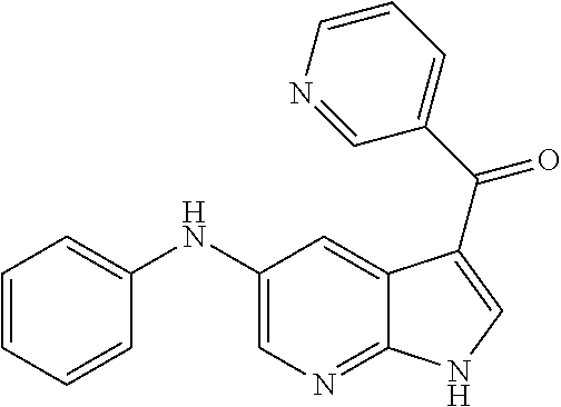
C1(NC2=CC=CC=C2)=CN=C2C(=C1)C(C(C1=CC=CN=C1)=O)=CN2
